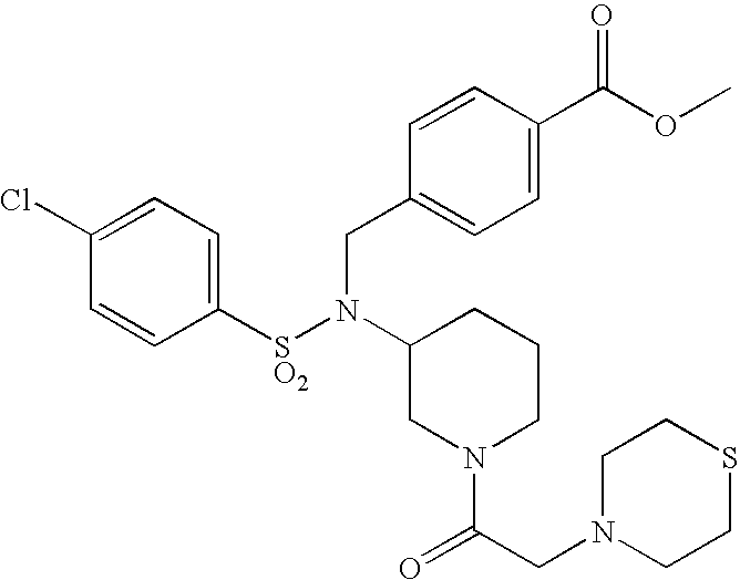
C1=C(Cl)C=CC([SO2]N(C2CN(C(CN3CCSCC3)=O)CCC2)CC2=CC=C(C(OC)=O)C=C2)=C1
